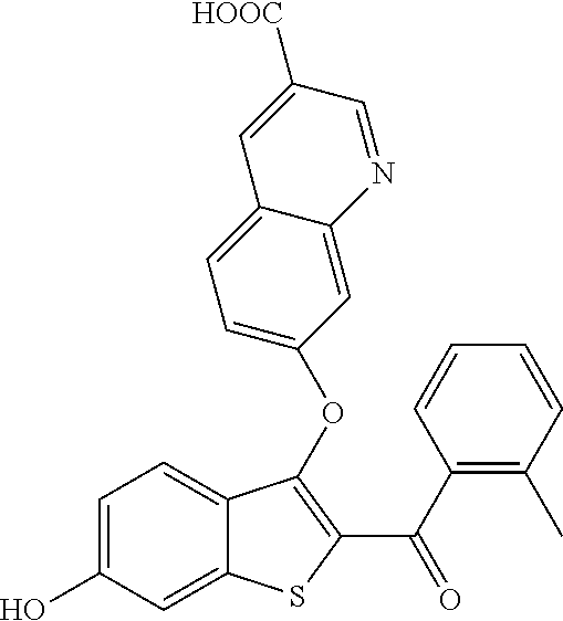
C1=C(O)C=C2C(=C1)C(OC1=CC=C3C(=C1)N=CC([HOOC])=C3)=C(C(C1=C(C)C=CC=C1)=O)S2
